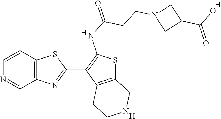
C12=C(C=CN=C1)SC(C1=C(NC(=O)CCN3CC(C(O)=O)C3)SC3=C1CCNC3)=N2.[H].[H].[H]
